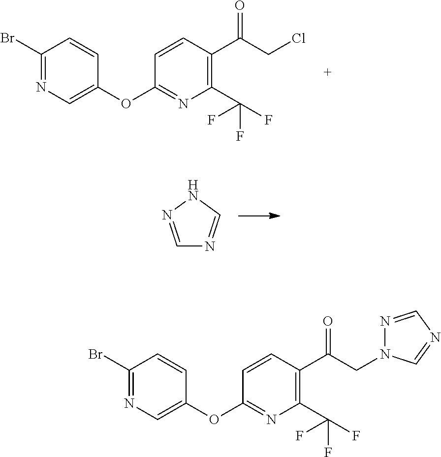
C1(Br)=NC=C(OC2=NC(C(F)(F)F)=C(C(CCl)=O)C=C2)C=C1.C1=NNC=N1.C1(Br)=NC=C(OC2=NC(C(F)(F)F)=C(C(CN3N=CN=C3)=O)C=C2)C=C1
